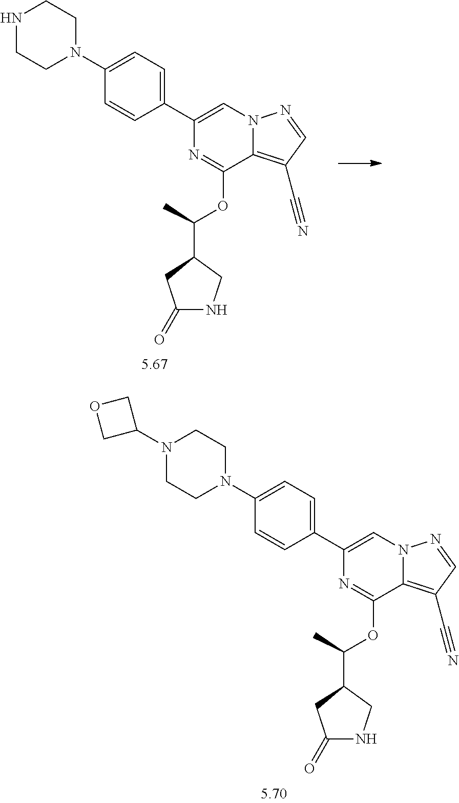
N1(C2COC2)CCN(C2=CC=C(C3=CN4C(=C(C#N)C=N4)C(OC(C4CC(=O)NC4)C)=N3)C=C2)CC1.N1CCN(C2=CC=C(C3=CN4C(=C(C#N)C=N4)C(OC(C4CC(=O)NC4)C)=N3)C=C2)CC1
